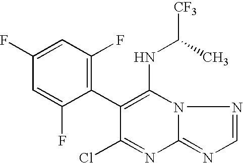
N12C(=NC=N1)N=C(Cl)C(C1=C(F)C=C(F)C=C1F)=C2NC([CF3])C
